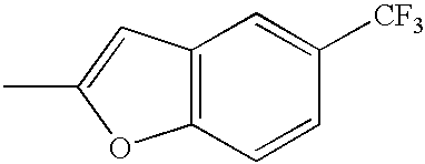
C12=C(C=C(C)O1)C=C([CF3])C=C2
